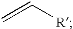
C=C[R]
